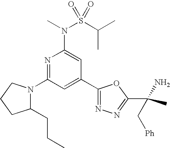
N1=C(N2C(CCC)CCC2)C=C(C2=NN=C(C(C)(N)C[Ph])O2)C=C1N(S(C(C)C)(=O)=O)C
